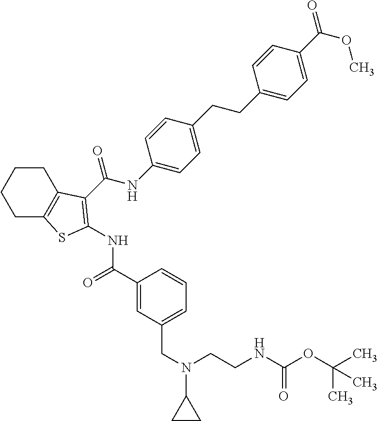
C(NC1=CC=C(CCC2=CC=C(C(=O)OC)C=C2)C=C1)(=O)C1=C(NC(=O)C2=CC(CN(C3CC3)CCNC(OC(C)(C)C)=O)=CC=C2)SC2=C1CCCC2
